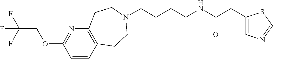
C(CCCNC(=O)CC1=CN=C(C)S1)N1CCC2=C(N=C(OCC(F)(F)F)C=C2)CC1
